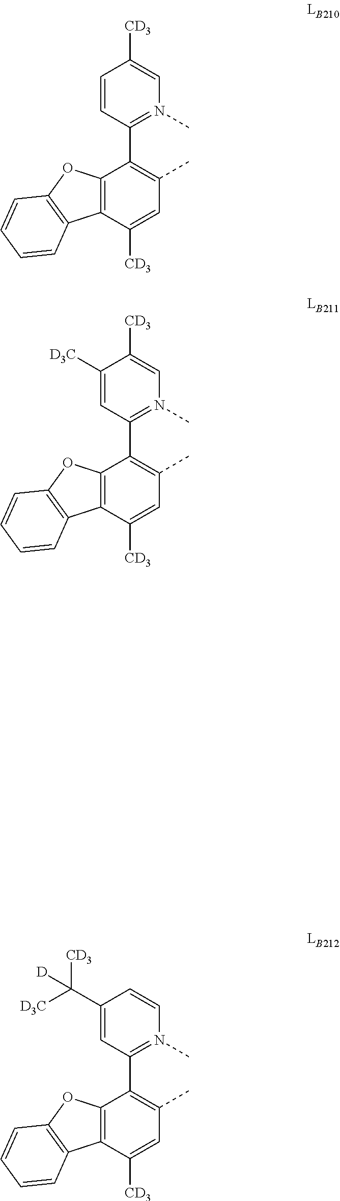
C1([CD3])=CC(C)=C(C2=N(C)C=C([CD3])C=C2)C2=C1C1=C(O2)C=CC=C1.C1([CD3])=CC(C)=C(C2=N(C)C=C([CD3])C([D3C])=C2)C2=C1C1=C(O2)C=CC=C1.C1([CD3])=CC(C)=C(C2=N(C)C=CC(C([D3C])([CD3])[D])=C2)C2=C1C1=C(O2)C=CC=C1
